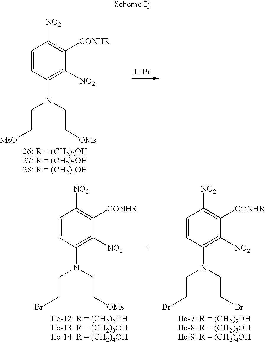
C1=CC(N(CC[OMs])CC[MsO])=C([NO2])C([CONHR])=C1[NO2].[LiBr].C1=CC(N(CC[OMs])CCBr)=C([NO2])C([CONHR])=C1[NO2].C1=CC(N(CCBr)CCBr)=C([NO2])C([CONHR])=C1[NO2]
